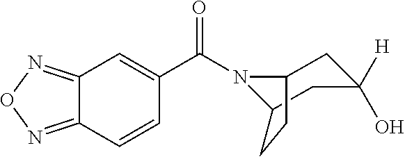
C12=NON=C1C=CC(C(=O)N1C3CC(O)([H])CC1CC3)=C2
